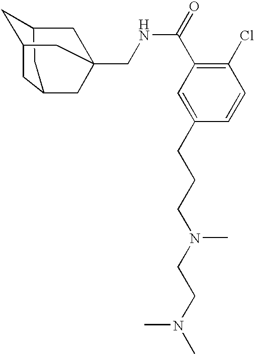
C1C2CC3CC1CC(CNC(C1=C(Cl)C=CC(CCCN(CCN(C)C)C)=C1)=O)(C2)C3
